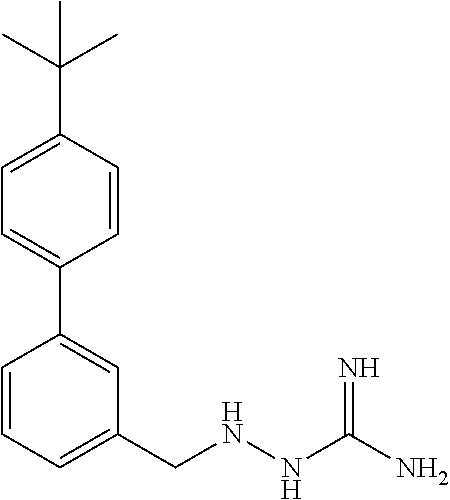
C1=C(C(C)(C)C)C=CC(C2=CC(CNNC(N)=N)=CC=C2)=C1
